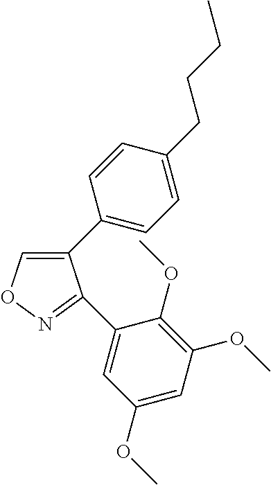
C1(C2=CC=C(CCCC)C=C2)=CON=C1C1=CC(OC)=CC(OC)=C1OC
